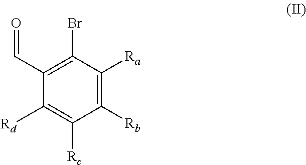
C1([Rb])=C([Ra])C(Br)=C(C=O)C([Rd])=C1[Rc]
